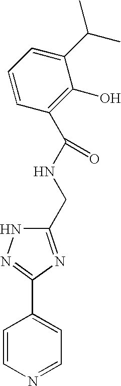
C1=CN=CC=C1C1=NNC(CNC(C2=C(O)C(C(C)C)=CC=C2)=O)=N1
